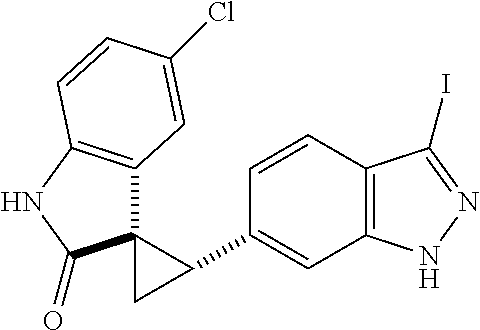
C12=C(C=CC(C3C4(C3)C3=C(NC4=O)C=CC(Cl)=C3)=C1)C(I)=NN2
